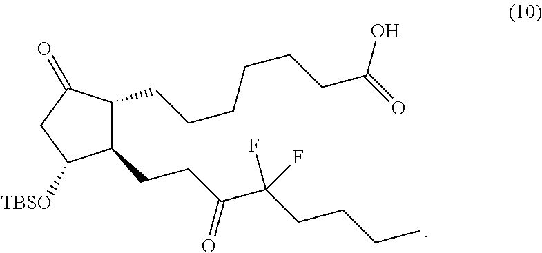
C1(CCC(C(CCCC)(F)F)=O)C(CCCCCCC(=O)O)C(=O)CC1[TBSO]
